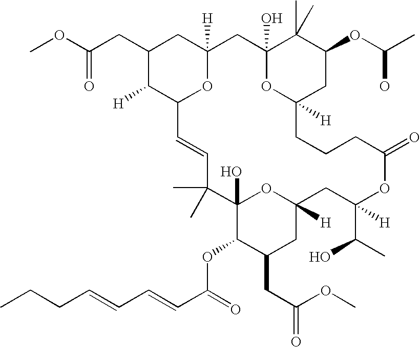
COC(CC1C([H])C2OC([H])(C1)CC1(O)OC([H])(CC(OC(C)O)C1(C)C)CCCC(=O)OC(C(O)C)([H])CC1([H])OC(O)(C(OC(=O)C=CC=CCCC)C(CC(OC)=O)C1)C(C)(C)C=C2)=O
